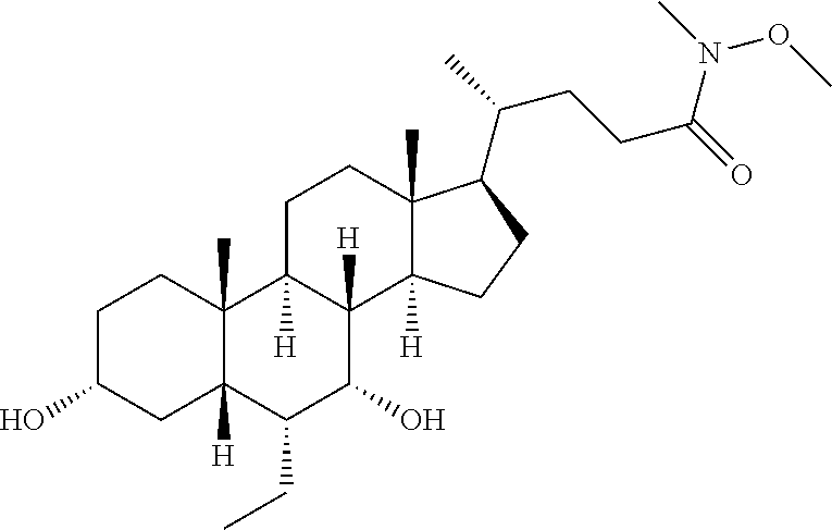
C1C(O)CC2([H])C(C)(C1)C1([H])C([H])(C(O)C2CC)C2([H])C(C)(CC1)C(C(CCC(=O)N(C)OC)C)CC2
